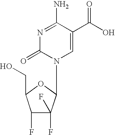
N1=C(N)C(C(O)=O)=CN(C2C(F)(F)C(F)C(CO)O2)C1=O
